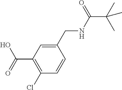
C1=C(CNC(C(C)(C)C)=O)C=CC(Cl)=C1C(=O)O
